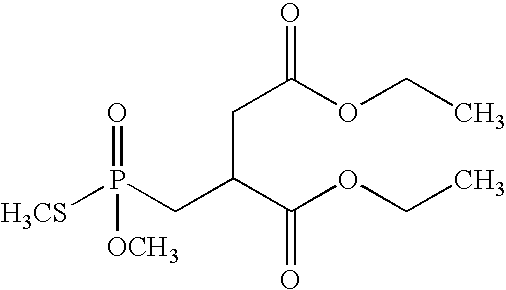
[H3CS]P(CC(C(OCC)=O)CC(OCC)=O)(=O)[OCH3]
